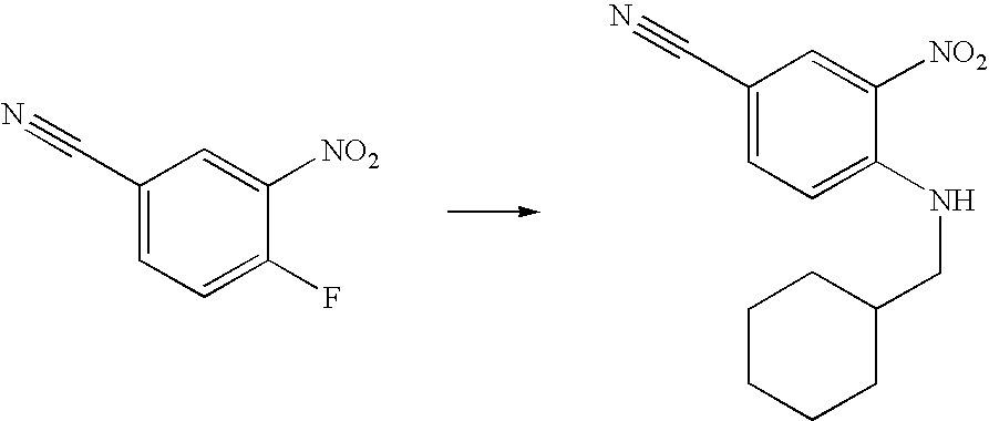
C1(C#N)=CC=C(F)C([NO2])=C1.C1(C#N)=CC=C(NCC2CCCCC2)C([NO2])=C1
